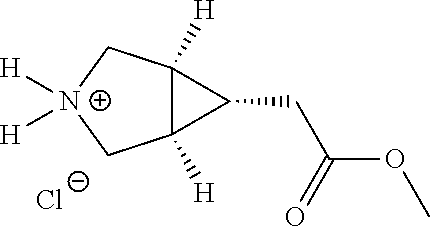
C12([H])C([H])(C[N+]([H])([H])C1)C2CC(OC)=O.[Cl-]
